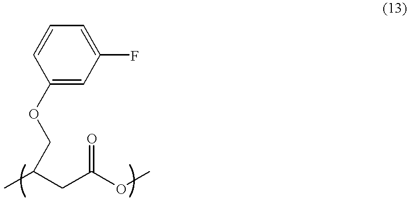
C1=CC(OCC(CC(OC)=O)C)=CC(F)=C1
